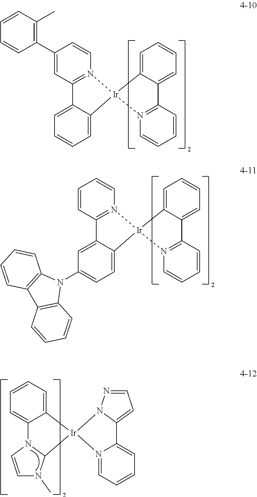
C1(C2=C(C)C=CC=C2)=CC2=N(C=C1)[Ir]1(C3=CC=CC=C23)C2=CC=CC=C2C2=N1C=CC=C2.C1=CC2=N(C=C1)[Ir]1(C3=CC=C(N4C5=C(C6=C4C=CC=C6)C=CC=C5)C=C23)C2=CC=CC=C2C2=N1C=CC=C2.C1=CC=C2C(=C1)N1C=CN(C)C1[Ir]21N2=CC=CC=C2C2=CC=NN12
